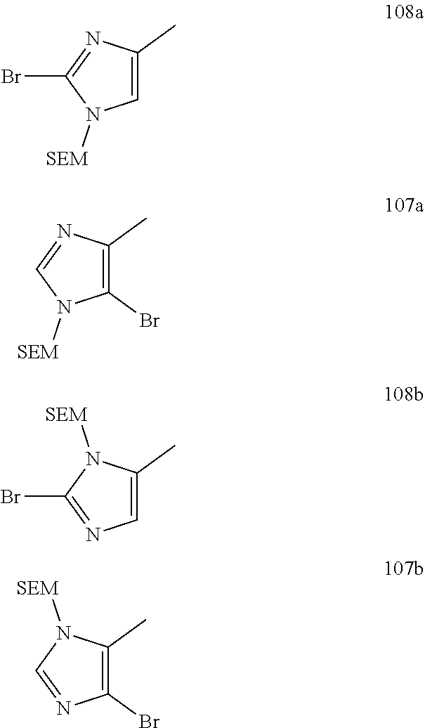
C1=C(C)N=C(Br)N1[SEM].C1=C(C)N([SEM])C(Br)=N1.C1(Br)=C(C)N=CN1[SEM].C1(Br)=C(C)N([SEM])C=N1
